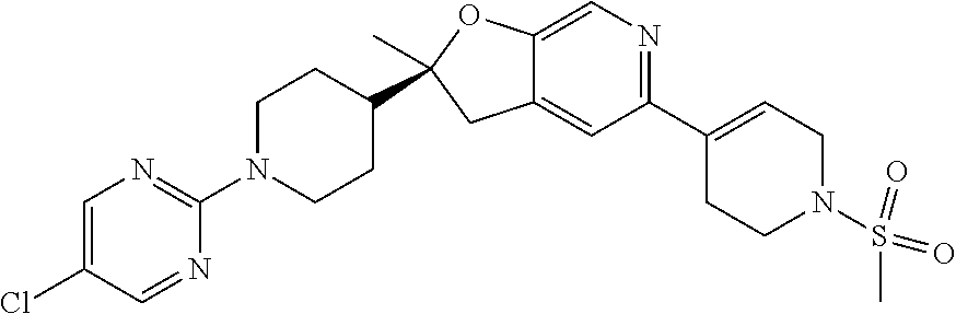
C1C2=CC(C3=CCN(S(=O)(C)=O)CC3)=NC=C2OC1(C1CCN(C2=NC=C(Cl)C=N2)CC1)C
